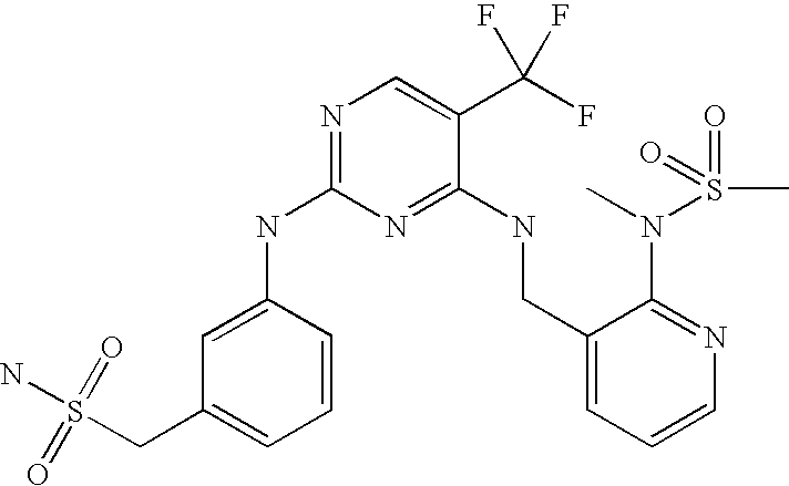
C1(CNC2=NC(NC3=CC(CS(N)(=O)=O)=CC=C3)=NC=C2C(F)(F)F)=CC=CN=C1N(S(C)(=O)=O)C
